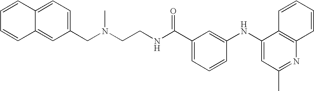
N(CCNC(C1=CC=CC(NC2=CC(C)=NC3=C2C=CC=C3)=C1)=O)(CC1=CC=C2C(=C1)C=CC=C2)C
